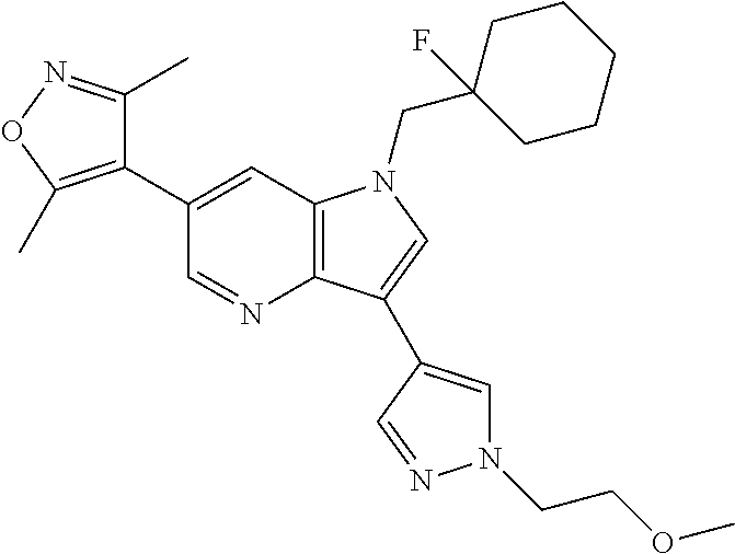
C1(C2=C(C)ON=C2C)=CC2=C(N=C1)C(C1=CN(CCOC)N=C1)=CN2CC1(F)CCCCC1
